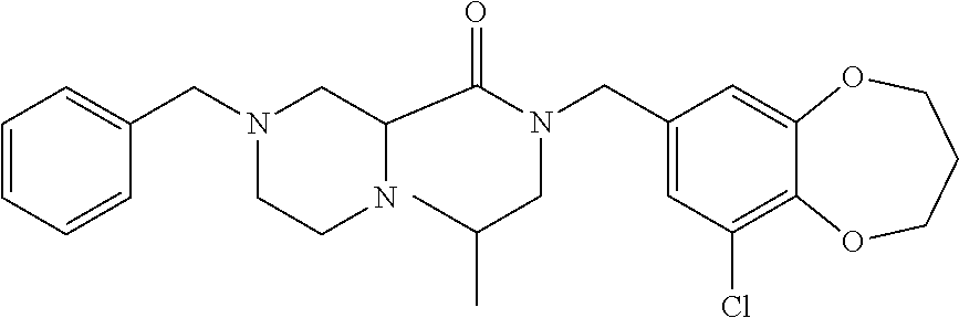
C1=CC=CC(CN2CCNC(C(N(CC(C)C)CC3=CC(Cl)=C4C(=C3)OCCCO4)=O)C2)=C1
